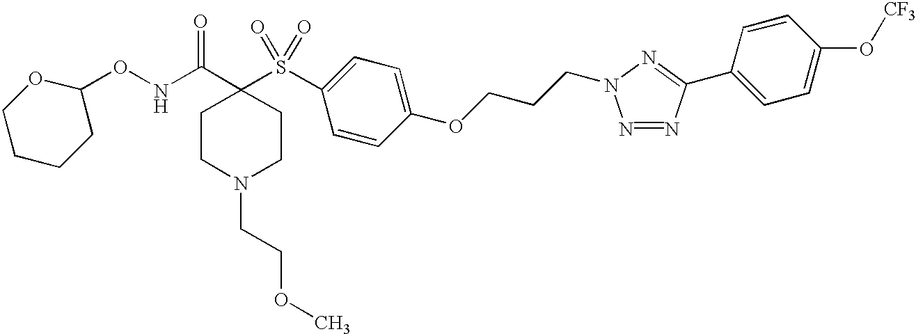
C1CN(CCOC)CCC1(C(NOC1CCCCO1)=O)S(=O)(=O)C1=CC=C(OCCCN2N=NC(C3=CC=C(O[CF3])C=C3)=N2)C=C1
